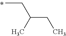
C(CC)(C)CC
